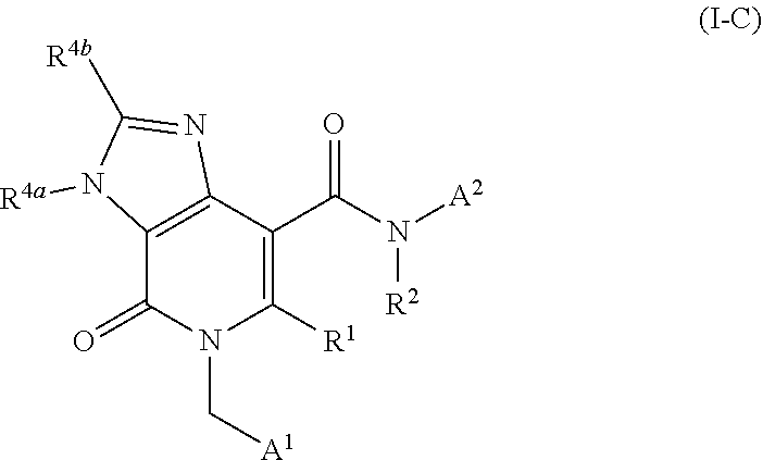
C12=C(C(C(N([A2])[R2])=O)=C([R1])N(C[A1])C1=O)N=C([R4b])N2[R4a]
